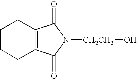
C12=C(C(=O)N([CH2CH2]O)C1=O)CCCC2
